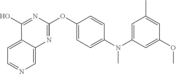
C12=CC=NC=C1N=C(OC1=CC=C(N(C3=CC(C)=CC(OC)=C3)C)C=C1)N=C2O
